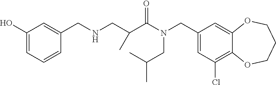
C1(CN(C(=O)C(CNCC2=CC(O)=CC=C2)C)CC(C)C)=CC(Cl)=C2C(=C1)OCCCO2
